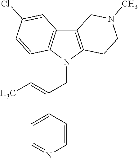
C12=C(N(CC(C3=CC=NC=C3)=CC)C3=C1C=C(Cl)C=C3)CCN(C)C2
